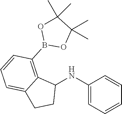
C1(NC2=CC=CC=C2)C2=C(B3OC(C)(C)C(C)(C)O3)C=CC=C2CC1
